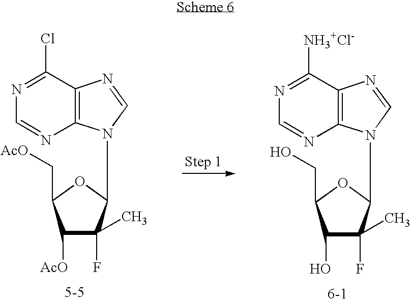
C1([AcO])C(C)(F)C(N2C3=C(C(Cl)=NC=N3)N=C2)OC1C[AcO].C1(O)C(C)(F)C(N2C3=C(C([NH3+Cl-])=NC=N3)N=C2)OC1CO
